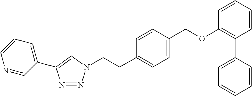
O(C1=C(C2=CC=CC=C2)C=CC=C1)CC1=CC=C(CCN2N=NC(C3=CC=CN=C3)=C2)C=C1
